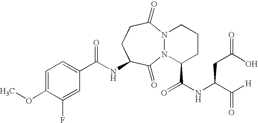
C(NC1CCC(=O)N2N(C1=O)C(C(NC(C([H])=O)CC(O)=O)=O)CCC2)(C1=CC=C(OC)C(F)=C1)=O
